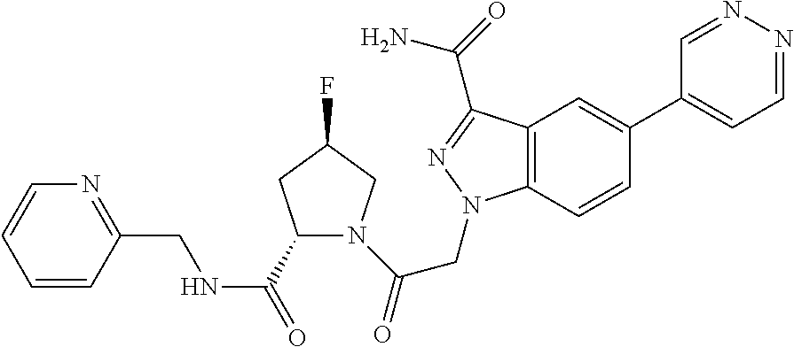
C1=NN=CC=C1C1=CC2=C(C=C1)N(CC(=O)N1C(C(=O)NCC3=NC=CC=C3)CC(F)C1)N=C2C(=O)N
